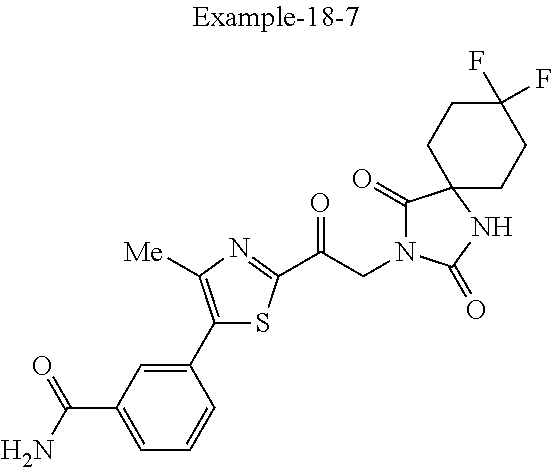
C1=C(C(N)=O)C=C(C2=C([Me])N=C(C(CN3C(=O)C4(NC3=O)CCC(F)(F)CC4)=O)S2)C=C1
